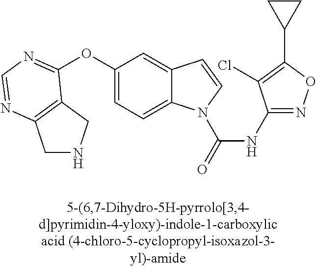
C1(OC2=NC=NC3=C2CNC3)=CC=C2C(=C1)C=CN2C(=O)NC1=NOC(C2CC2)=C1Cl
